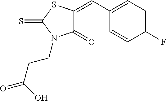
C1(=O)C(=CC2=CC=C(F)C=C2)SC(=S)N1CCC(=O)O
